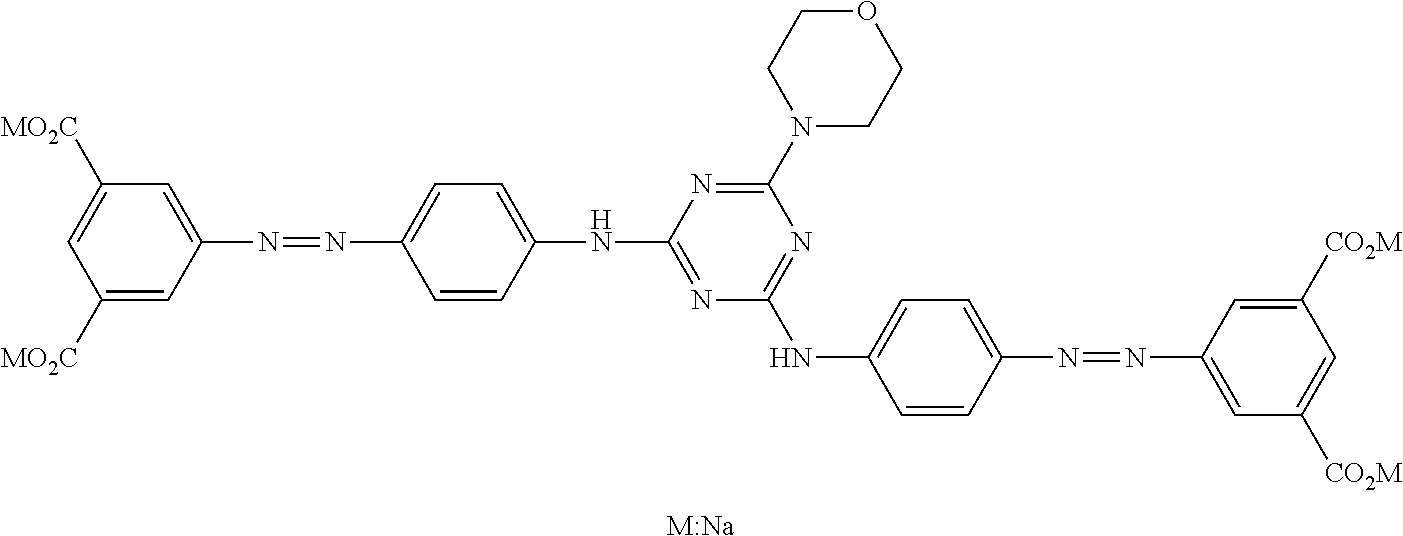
C1([MO2C])=CC([MO2C])=CC(N=NC2=CC=C(NC3=NC(NC4=CC=C(N=NC5=CC([CO2M])=CC([CO2M])=C5)C=C4)=NC(N4CCOCC4)=N3)C=C2)=C1.[M:Na]
